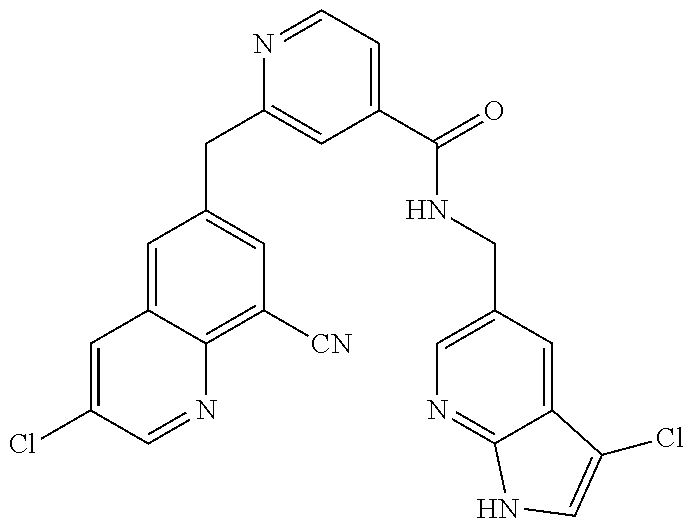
C1(CC2=CC(C(=O)NCC3=CN=C4C(=C3)C(Cl)=CN4)=CC=N2)=CC([CN])=C2C(=C1)C=C(Cl)C=N2
